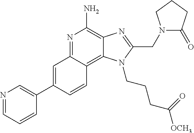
C1=C(C2=CN=CC=C2)C=CC2=C3C(=C(N)N=C12)N=C(CN1C(=O)CCC1)N3CCCC(=O)[OCH3]
